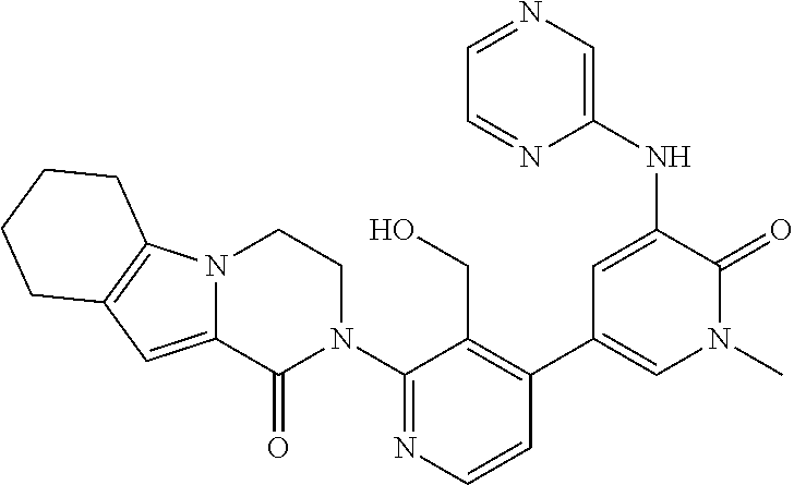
N12C(=CC3=C1CCCC3)C(=O)N(C1=NC=CC(C3=CN(C)C(=O)C(NC4=CN=CC=N4)=C3)=C1CO)CC2
